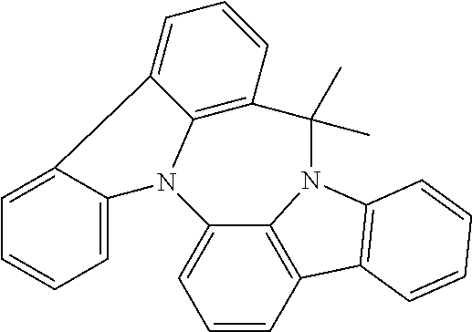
C12=CC=CC3=C1N(C1=C3C=CC=C1)C(C)(C)C1=C3C(=CC=C1)C1=CC=CC=C1N23
